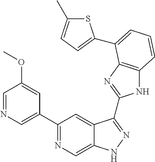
C1(C2=NC=C3C(=C2)C(C2=NC4=C(N2)C=CC=C4C2=CC=C(C)S2)=NN3)=CN=CC(OC)=C1
